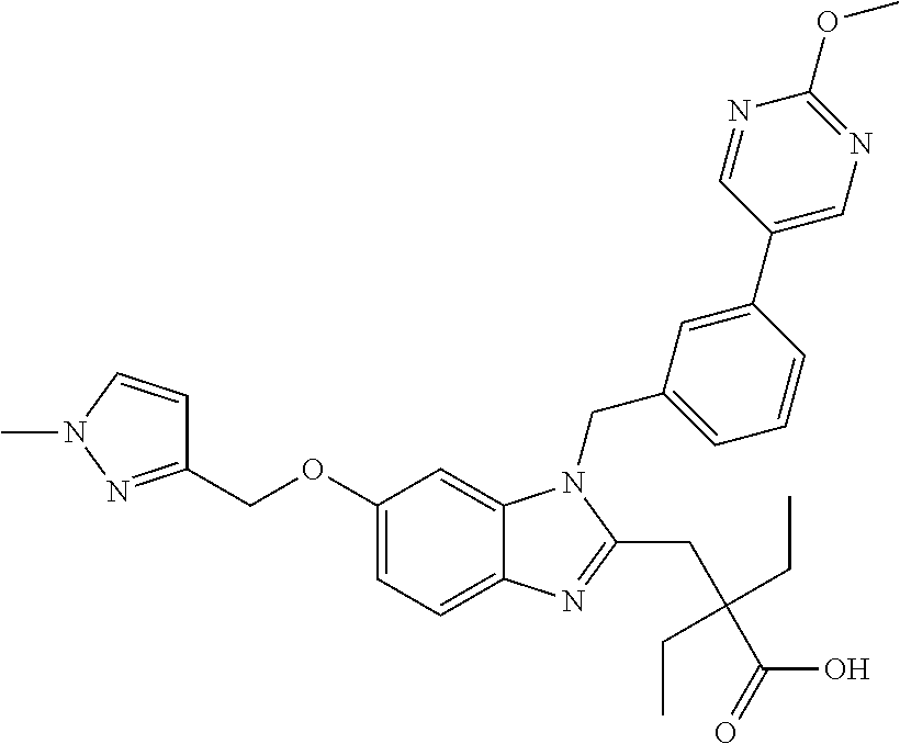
C1(COC2=CC=C3C(=C2)N(CC2=CC=CC(C4=CN=C(OC)N=C4)=C2)C(CC(C(=O)O)(CC)CC)=N3)=NN(C)C=C1
